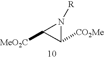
C1([CO2Me])N([R])C1[MeO2C]
